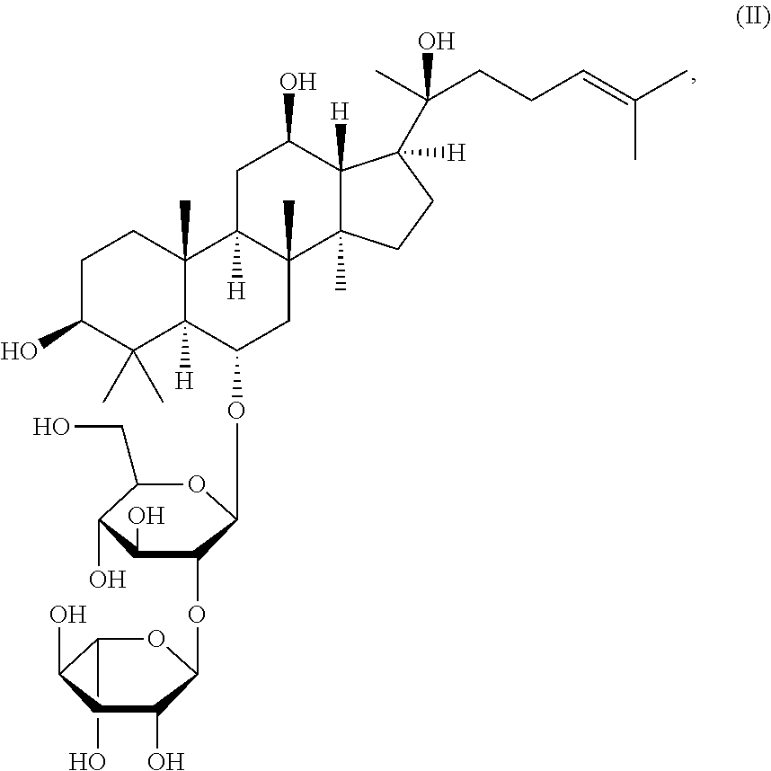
C1(O)C(O)CC(O)C(OC2C(O)C(O)C(CO)OC2OC2C3([H])C(C)(C)C(O)CCC3(C)C3([H])C(C)(C2)C2(C)C([H])(C(O)C3)C([H])(C(C)(CCC=C(C)C)O)CC2)O1
